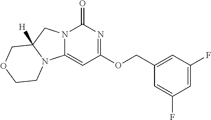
N12C(=CC(OCC3=CC(F)=CC(F)=C3)=NC1=O)N1C([H])(C2)COCC1
